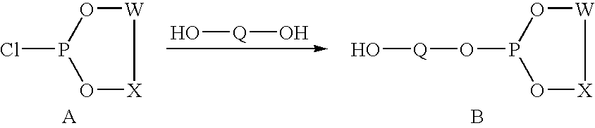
ClP1O[W][X]O1.O[Q]O.O[Q]OP1O[W][X]O1.B
